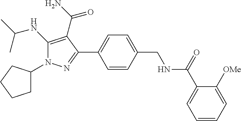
C1C(N2C(NC(C)C)=C(C(N)=O)C(C3=CC=C(CNC(C4=CC=CC=C4[OMe])=O)C=C3)=N2)CCC1
